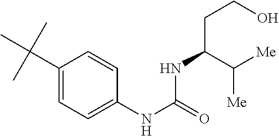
C1(C(C)(C)C)=CC=C(NC(=O)NC(CCO)C([Me])[Me])C=C1
